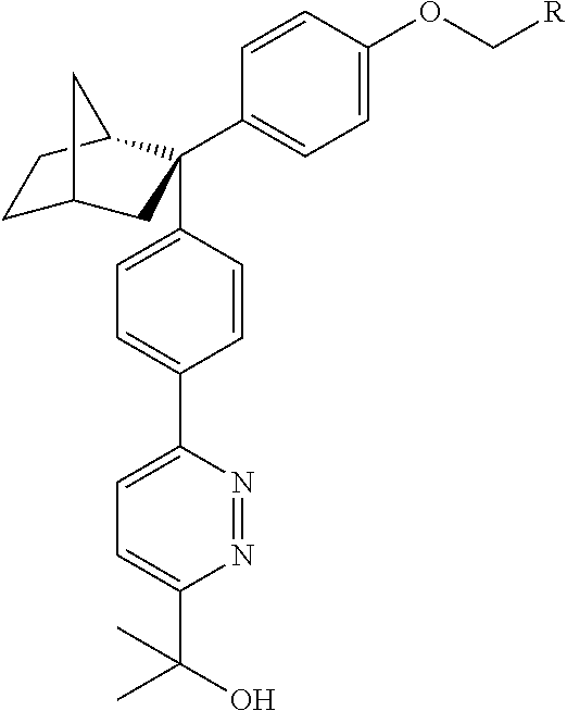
C1C2CC(C3=CC=C(OC[R])C=C3)(C3=CC=C(C4=CC=C(C(C)(O)C)N=N4)C=C3)C(C1)C2
